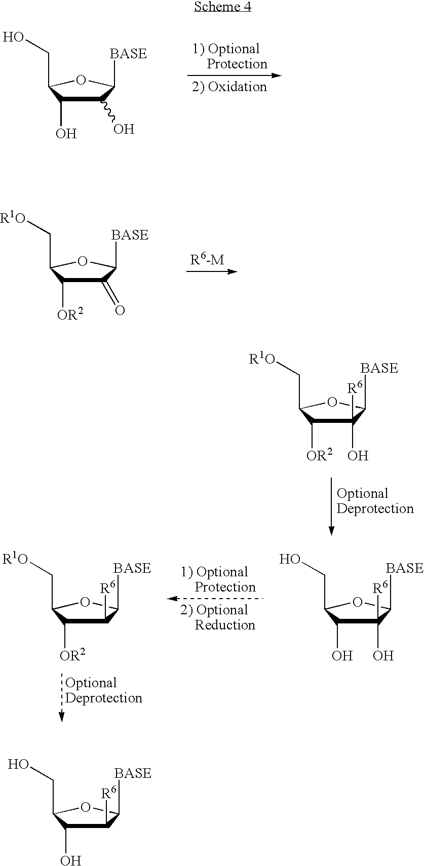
C1(=O)C([OR2])C(C[R1O])OC1[BASE].C1(O)([R6])C([OR2])C(C[R1O])OC1[BASE].C1(O)([R6])C(O)C(CO)OC1[BASE].C1([R6])C([OR2])C(C[R1O])OC1[BASE].C1(O)C(O)C(CO)OC1[BASE].C1([R6])C(O)C(CO)OC1[BASE]
